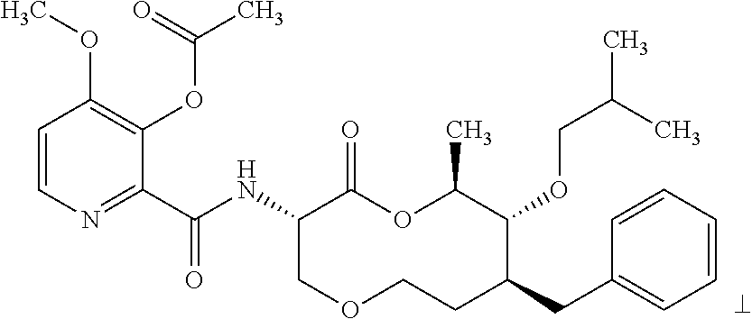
C1(C(NC2COCCC(CC3=CC=CC=C3)C(OCC(C)C)C(C)OC2=O)=O)=NC=CC(OC)=C1OC(C)=O
